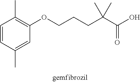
C1=CC(C)=CC(OCCCC(C(O)=O)(C)C)=C1C
